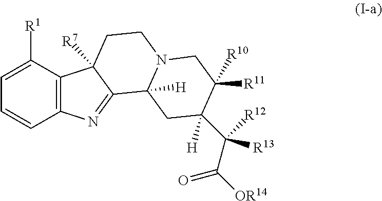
C1=C([R1])C2=C(C=C1)N=C1C2([R7])CCN2C1([H])CC([H])(C(C(=O)[OR14])([R13])[R12])C([R11])([R10])C2
